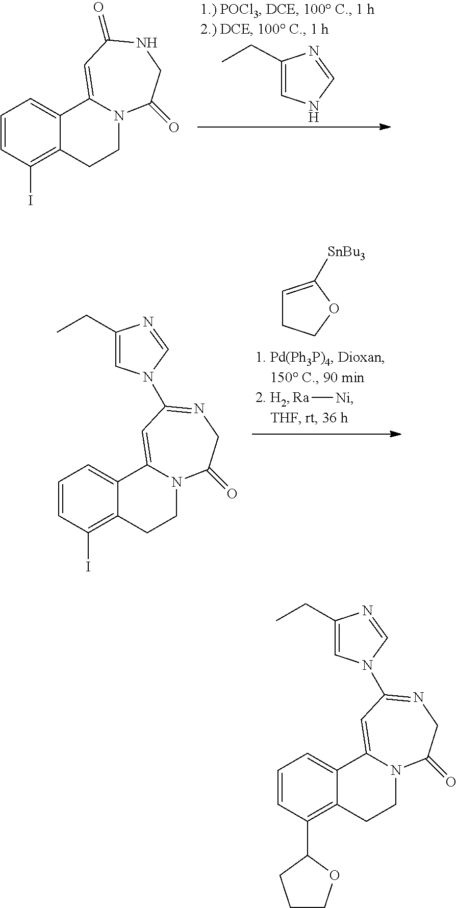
C1(CC)=CNC=N1.C1=CC(I)=C2C(=C1)C1=CC(=O)NCC(=O)N1CC2.[Ni][Ra].C1=C([SnBu3])OCC1.C1=CC(I)=C2C(=C1)C1=CC(N3C=C(CC)N=C3)=NCC(=O)N1CC2.C1=CC(C2CCCO2)=C2C(=C1)C1=CC(N3C=C(CC)N=C3)=NCC(=O)N1CC2
